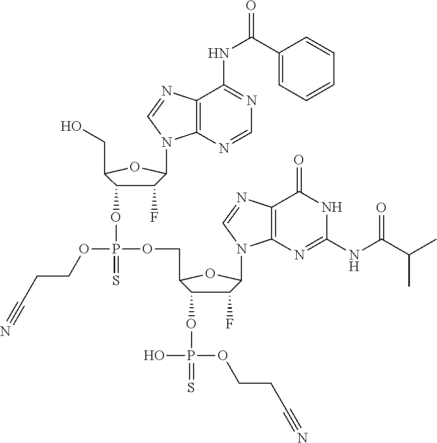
C1(F)C(OP(=S)(OCC2C(OP(=S)(OCCC#N)O)C(F)C(N3C4=C(C(=O)NC(NC(C(C)C)=O)=N4)N=C3)O2)OCCC#N)C(CO)OC1N1C2=C(C(NC(C3=CC=CC=C3)=O)=NC=N2)N=C1
